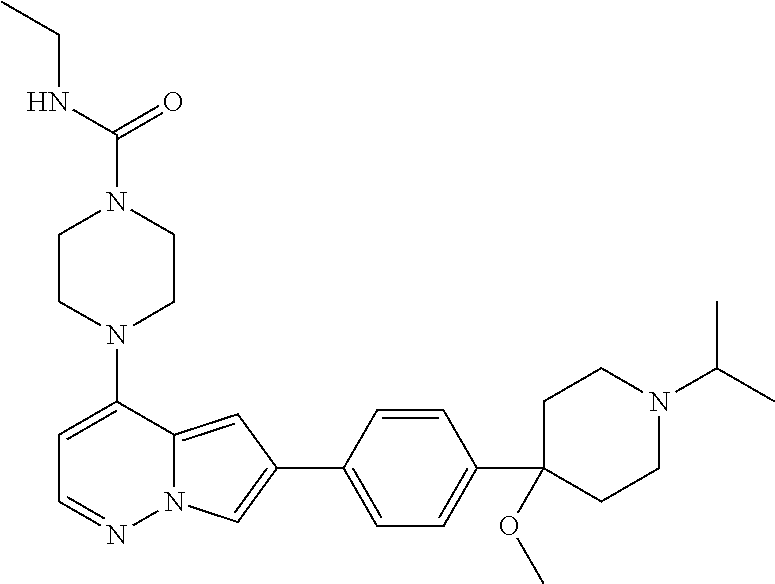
N1(C2=CC=NN3C2=CC(C2=CC=C(C4(OC)CCN(C(C)C)CC4)C=C2)=C3)CCN(C(=O)NCC)CC1
